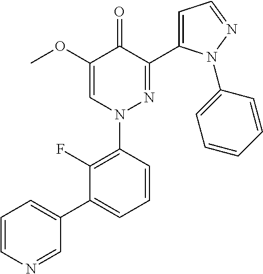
C1(F)=C(N2N=C(C3=CC=NN3C3=CC=CC=C3)C(=O)C(OC)=C2)C=CC=C1C1=CC=CN=C1
